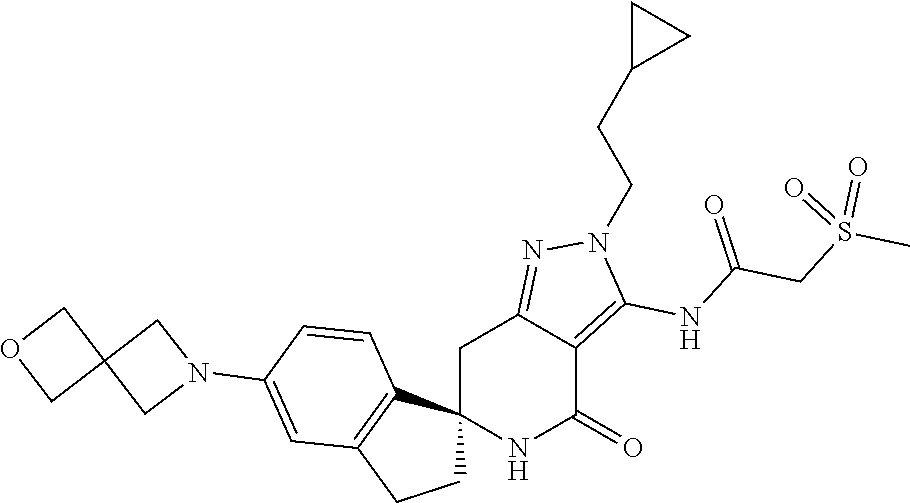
C12(NC(=O)C3=C(NC(CS(C)(=O)=O)=O)N(CCC4CC4)N=C3C1)CCC1=C2C=CC(N2CC3(C2)COC3)=C1
